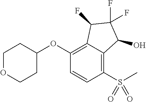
O(C1=C2C(=C(S(C)(=O)=O)C=C1)C(O)C(F)(F)C2F)C1CCOCC1
